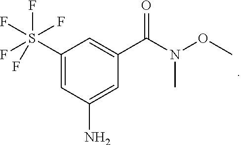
C1(S(F)(F)(F)(F)F)=CC(N)=CC(C(N(OC)C)=O)=C1
